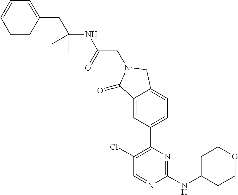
C1CC(NC2=NC(C3=CC=C4C(=C3)C(=O)N(CC(NC(CC3=CC=CC=C3)(C)C)=O)C4)=C(Cl)C=N2)CCO1
